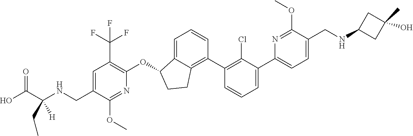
C(C1=CC(C(F)(F)F)=C(OC2C3=CC=CC(C4=C(Cl)C(C5=CC=C(CNC6CC(O)(C)C6)C(OC)=N5)=CC=C4)=C3CC2)N=C1OC)NC(C(O)=O)(CC)[H]
